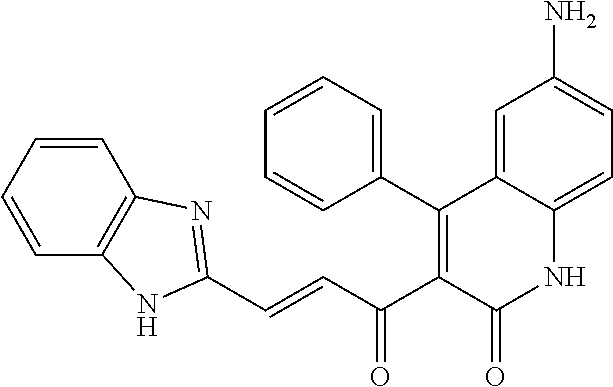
C1=CC=CC2=C1N=C(C=CC(C1=C(C3=CC=CC=C3)C3=CC(N)=CC=C3NC1=O)=O)N2
